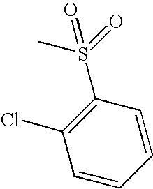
C1(S(=O)(C)=O)=C(Cl)C=CC=C1
